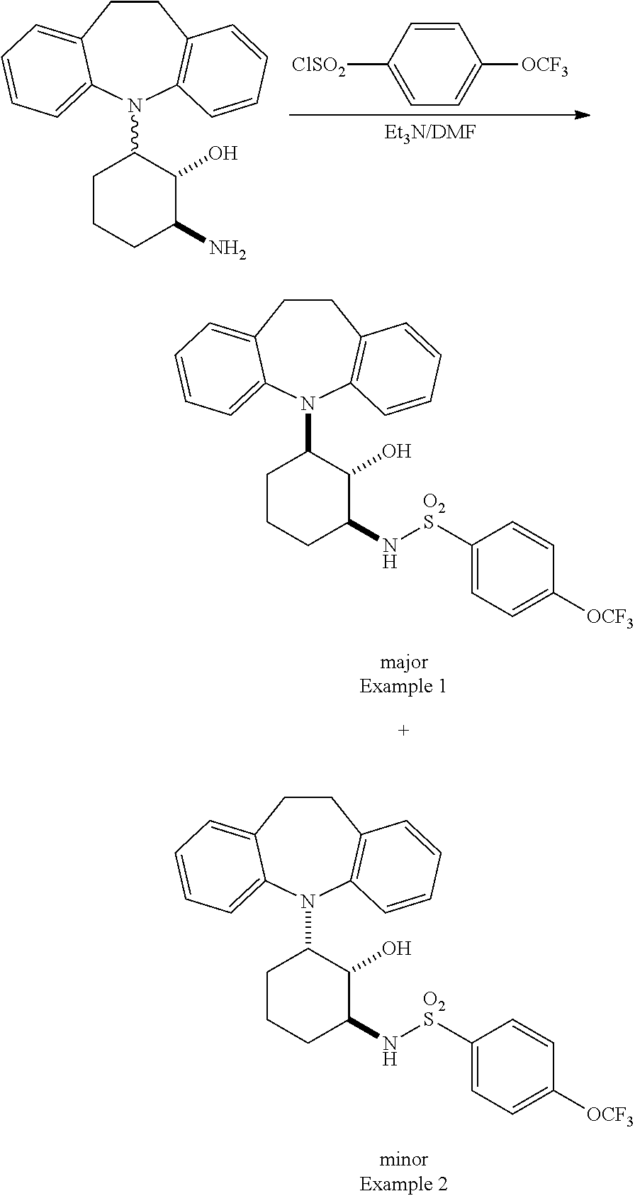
[Et3N/DMF].C1=CC([ClSO2])=CC=C1[OCF3].C1CC2=CC=CC=C2N(C2CCCC(N)C2O)C2=C1C=CC=C2.C1CC2=CC=CC=C2N(C2CCCC(N[O2S]C3=CC=C([OCF3])C=C3)C2O)C2=C1C=CC=C2.C1CC2=CC=CC=C2N(C2CCCC(N[O2S]C3=CC=C([OCF3])C=C3)C2O)C2=C1C=CC=C2
